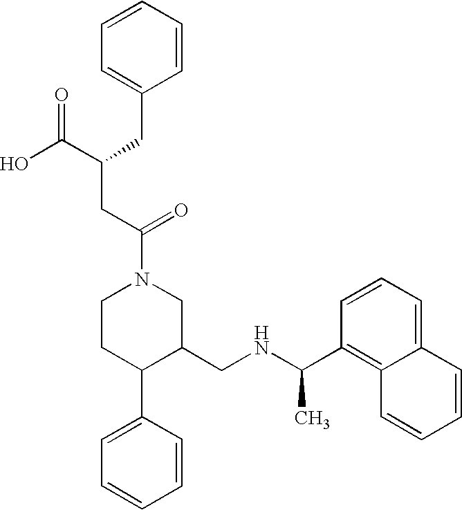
C1CC(C2=CC=CC=C2)C(CNC(C)C2=C3C(=CC=C2)C=CC=C3)CN1C(=O)CC(CC1=CC=CC=C1)C(=O)O
